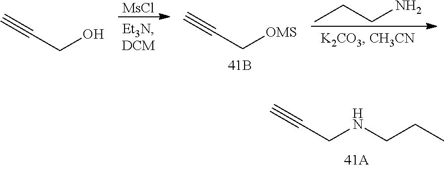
C(CNCCC)#C.[MsCl].CCCN.C(C[OMS])#C.C(CO)#C
